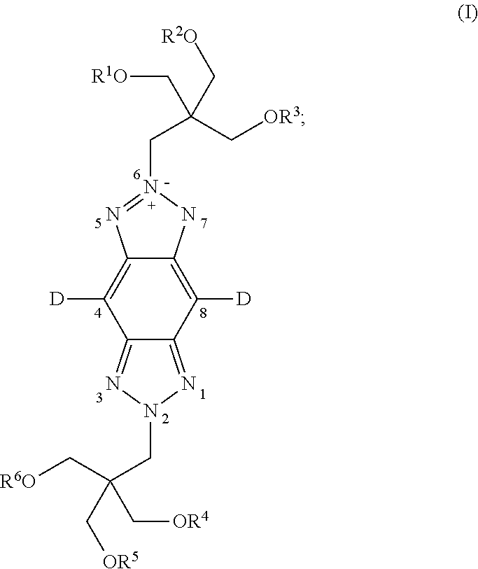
C1([D])=C2C(=C([D])C3=NN(CC(C[R6O])(C[OR4])C[OR5])N=C13)N=N(CC(C[OR3])(C[R1O])C[R2O])N2
